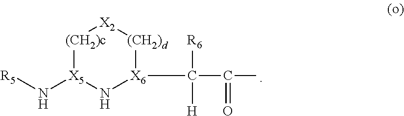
[X6]1(C([H])([R6])C(C)=O)[(CH2)d][X2][(CH2)c][X5](N[R5])N1
